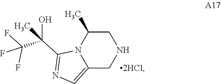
N1CC(C)N2C(=CN=C2C(C(F)(F)F)(O)C)C1
